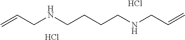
C=CCNCCCCNCC=C.Cl.Cl
